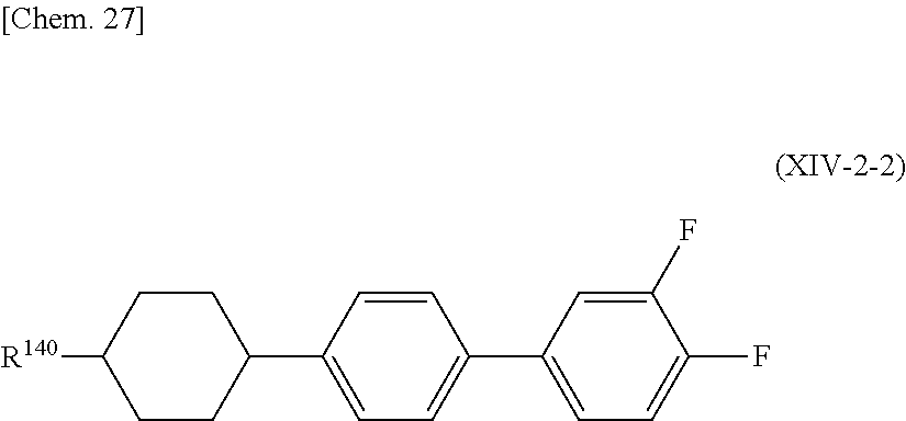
[R140]C1CCC(C2=CC=C(C3=CC=C(F)C(F)=C3)C=C2)CC1
